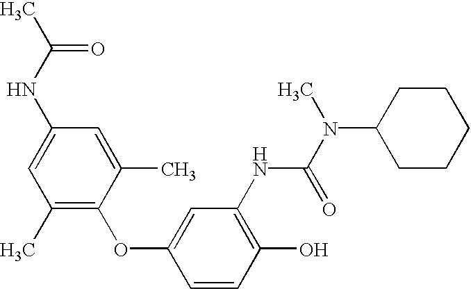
C1(O)=C(NC(N(C2CCCCC2)C)=O)C=C(OC2=C(C)C=C(NC(=O)C)C=C2C)C=C1
